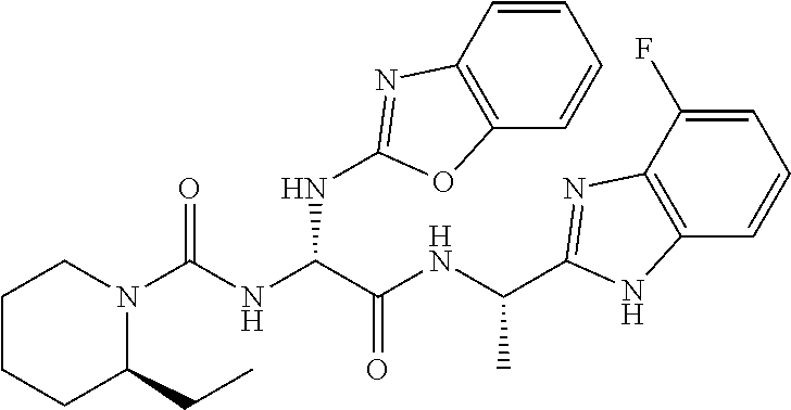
C1=C(F)C2=C(C=C1)NC(C(NC(C(NC(N1CCCCC1CC)=O)NC1=NC3=C(C=CC=C3)O1)=O)C)=N2
